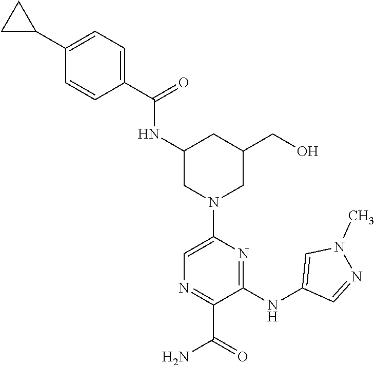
C1(C(=O)NC2CN(C3=CN=C(C(=O)N)C(NC4=CN(C)N=C4)=N3)CC(CO)C2)=CC=C(C2CC2)C=C1
